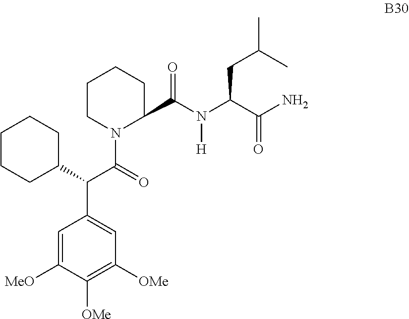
C1=C([MeO])C([OMe])=C([OMe])C=C1C(C1CCCCC1)C(=O)N1C(C(N(C(C(=O)N)CC(C)C)[H])=O)CCCC1
